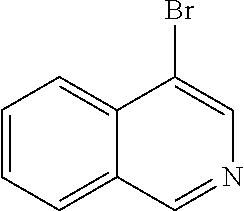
C1=CC=C2C(=C1)C(Br)=CN=C2
